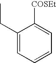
C1(CC)=CC=CC=C1[COSEt]
